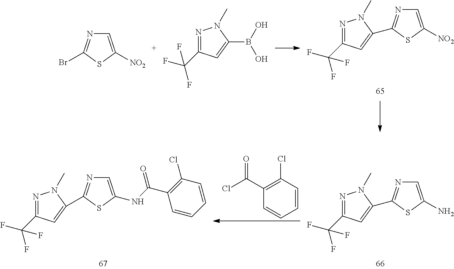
C1=C([NO2])SC(Br)=N1.C1=C([NO2])SC(C2=CC(C(F)(F)F)=NN2C)=N1.N1=C(C(F)(F)F)C=C(B(O)O)N1C.C1=C(N)SC(C2=CC(C(F)(F)F)=NN2C)=N1.C1=C(NC(C2=C(Cl)C=CC=C2)=O)SC(C2=CC(C(F)(F)F)=NN2C)=N1.C1=CC(Cl)=C(C(Cl)=O)C=C1
